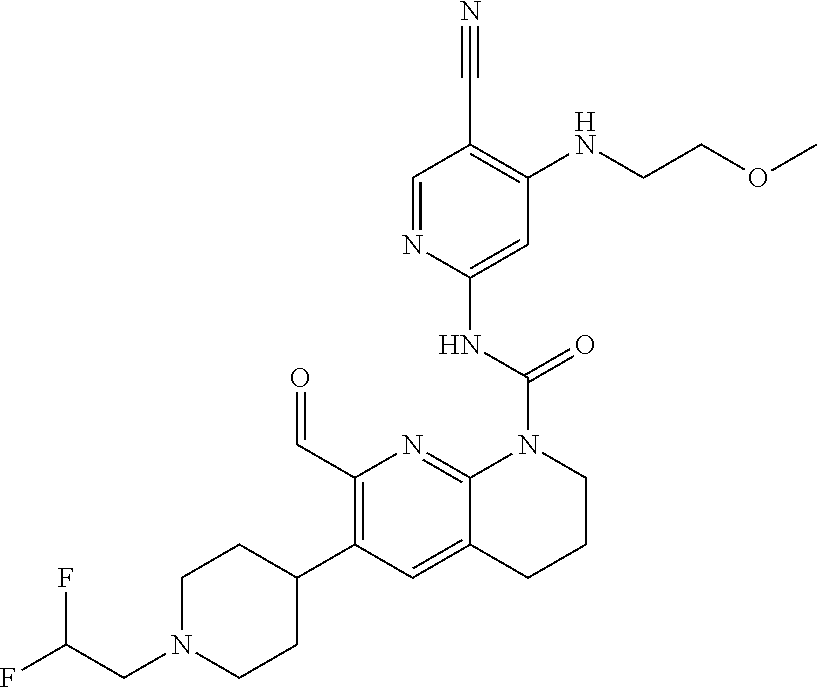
C1(C=O)=C(C2CCN(CC(F)F)CC2)C=C2C(=N1)N(C(NC1=CC(NCCOC)=C(C#N)C=N1)=O)CCC2
